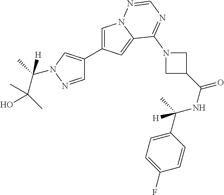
C1=NN(C(C(C)(C)O)(C)[H])C=C1C1=CN2C(=C1)C(N1CC(C(NC(C3=CC=C(F)C=C3)(C)[H])=O)C1)=NC=N2
